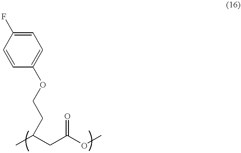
O(CCC(C)CC(OC)=O)C1=CC=C(F)C=C1
